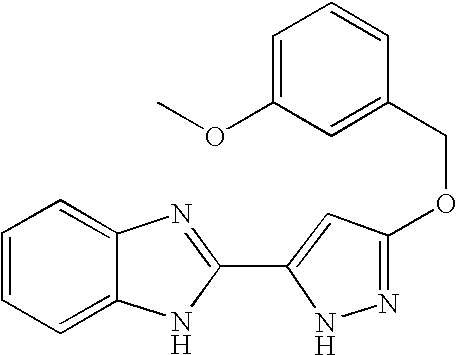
C1=C2C(=CC=C1)N=C(C1=CC(OCC3=CC(OC)=CC=C3)=NN1)N2
